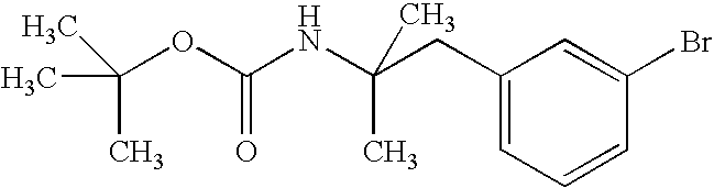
C1(CC(NC(=O)OC(C)(C)C)(C)C)=CC=CC(Br)=C1
